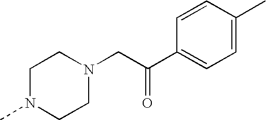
C1N(C)CCN(CC(C2=CC=C(C)C=C2)=O)C1
